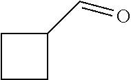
C1CC(C=O)C1
